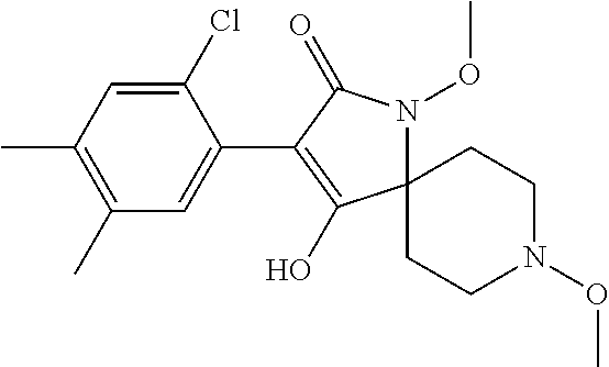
C12(N(OC)C(=O)C(C3=CC(C)=C(C)C=C3Cl)=C1O)CCN(OC)CC2
